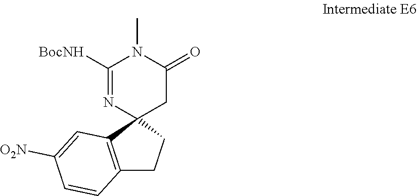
N1=C([BocNH])N(C)C(=O)CC12C1=C(CC2)C=CC([O2N])=C1
